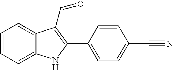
C1=CC=C2C(=C1)C(C=O)=C(C1=CC=C(C#N)C=C1)N2
